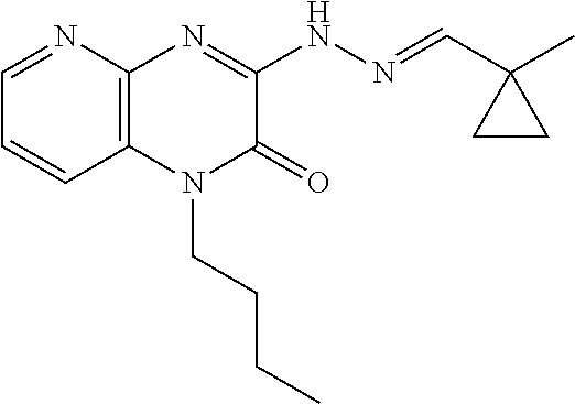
C1=NC2=C(C=C1)N(CCCC)C(=O)C(NN=CC1(C)CC1)=N2
